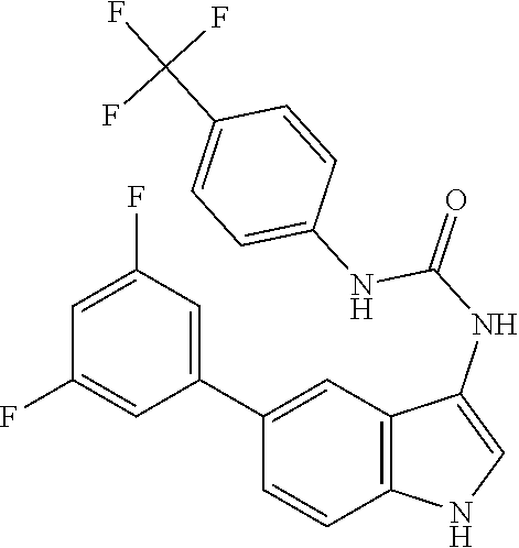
C12=C(C=C(C3=CC(F)=CC(F)=C3)C=C1)C(NC(=O)NC1=CC=C(C(F)(F)F)C=C1)=CN2
